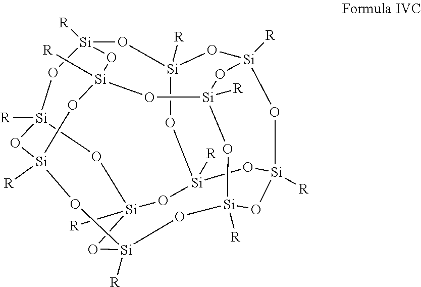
[Si]12([R])O[Si]3([R])O[Si]4([R])O[Si]5([R])O[Si]([R])(O[Si]6([R])O[Si]([R])(O[Si]7([R])O[Si]([R])(O[Si]([R])(O4)O[Si]([R])(O[Si]([R])(O6)O5)O7)O1)O2)O3
